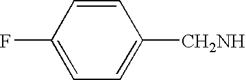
C1=CC(F)=CC=C1[CH2NH]
